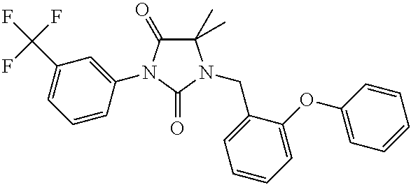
C1(C)(C)C(=O)N(C2=CC(C(F)(F)F)=CC=C2)C(=O)N1CC1=CC=CC=C1OC1=CC=CC=C1
